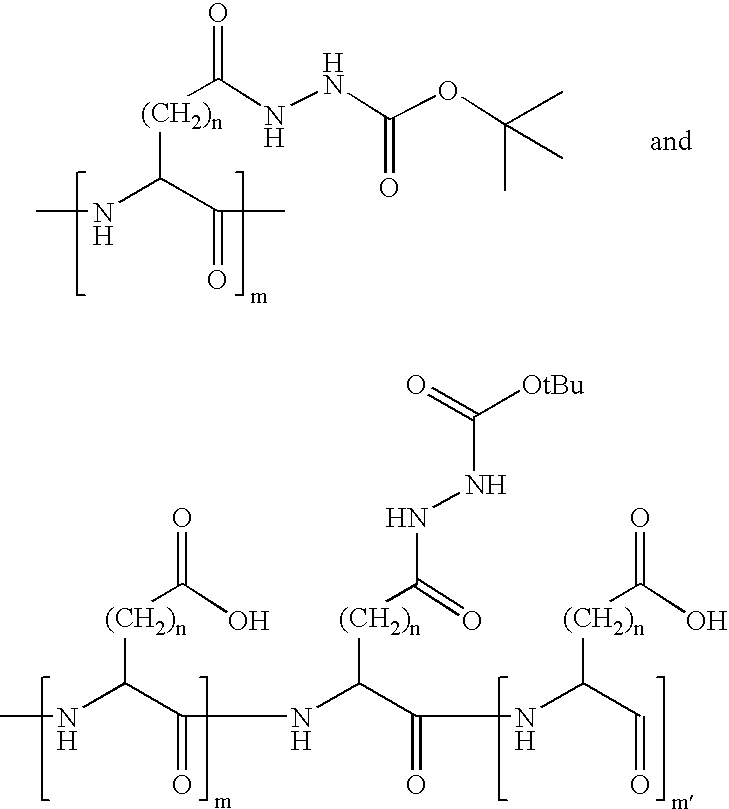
CNC(C(C)=O)[(CH2)n]C(=O)NNC(OC(C)(C)C)=O.CNC(C(NC([(CH2)n]C(NNC(=O)[OtBu])=O)C(NC(C=O)[(CH2)n]C(=O)O)=O)=O)[(CH2)n]C(=O)O
